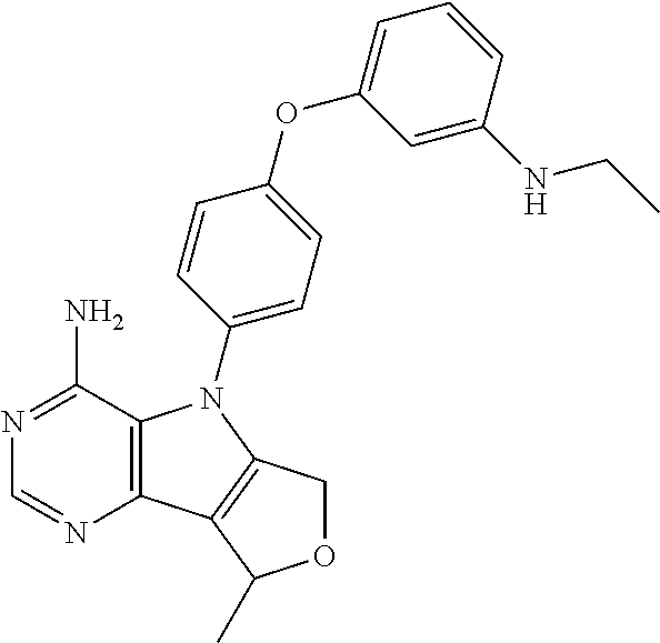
C12=C(C(N)=NC=N1)N(C1=CC=C(OC3=CC=CC(NCC)=C3)C=C1)C1=C2C(C)OC1
